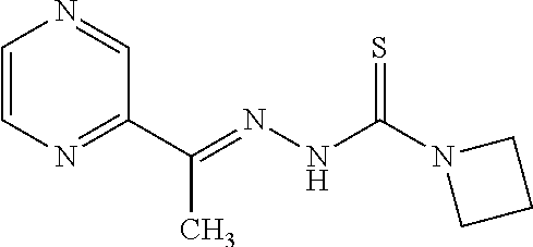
C1=CN=C(C(=NNC(N2CCC2)=S)C)C=N1
